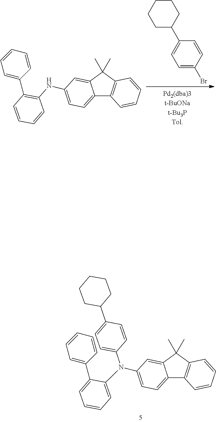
C1=C(Br)C=CC(C2CCCCC2)=C1.C1=CC(C2=CC=CC=C2)=C(NC2=CC=C3C4=C(C(C)(C)C3=C2)C=CC=C4)C=C1.C1=C(N(C2=CC=C(C3CCCCC3)C=C2)C2=CC=C3C4=C(C(C)(C)C3=C2)C=CC=C4)C(C2=CC=CC=C2)=CC=C1
